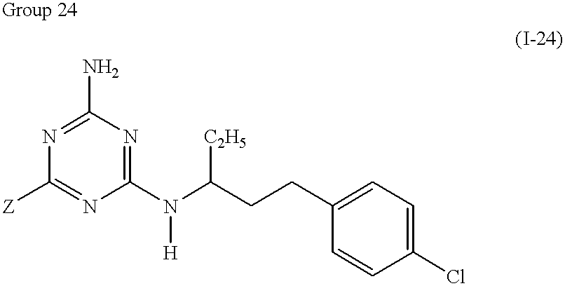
C1(N)=NC([Z])=NC(N(C(CCC2=CC=C(Cl)C=C2)[C2H5])[H])=N1
